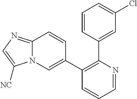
C1=NC(C2=CC(Cl)=CC=C2)=C(C2=CN3C(=NC=C3[NC])C=C2)C=C1
